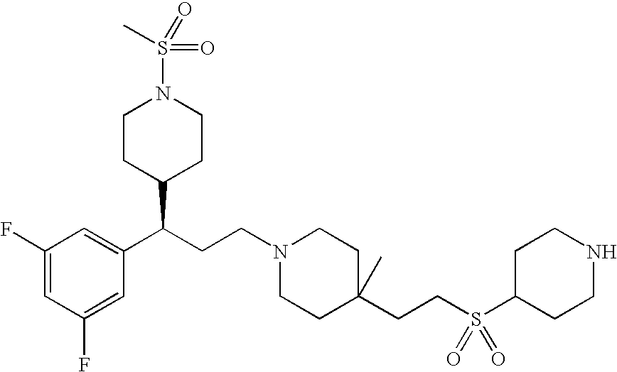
C1CC(C(C2=CC(F)=CC(F)=C2)CCN2CCC(CCS(C3CCNCC3)(=O)=O)(C)CC2)CCN1S(C)(=O)=O
